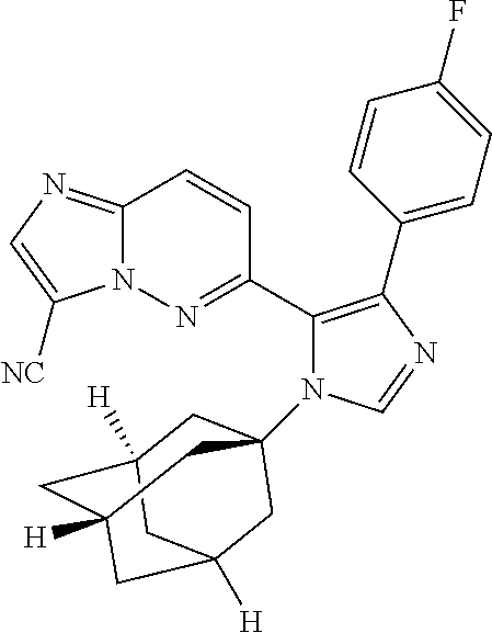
N12C(=NC=C1[NC])C=CC(C1=C(C3=CC=C(F)C=C3)N=CN1C13CC4([H])CC([H])(CC([H])(C1)C4)C3)=N2
